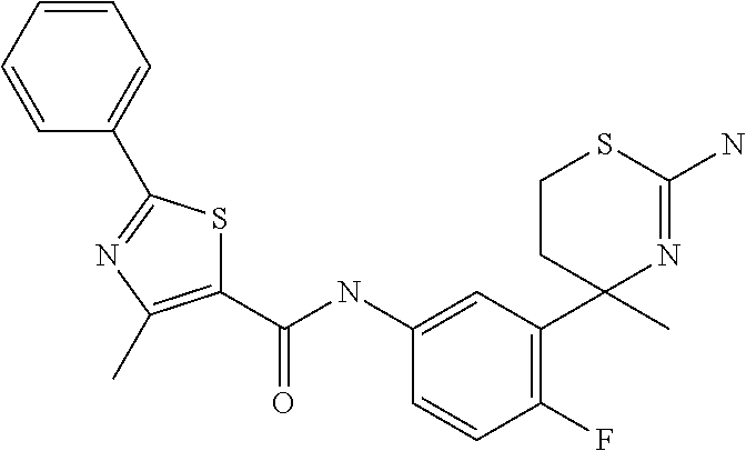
C1(C(NC2=CC(C3(C)N=C(N)SCC3)=C(F)C=C2)=O)=C(C)N=C(C2=CC=CC=C2)S1
